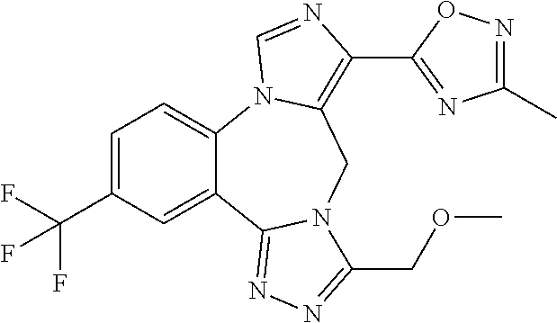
C1=C(C(F)(F)F)C=C2C(=C1)N1C(=C(C3=NC(C)=NO3)N=C1)CN1C2=NN=C1COC
